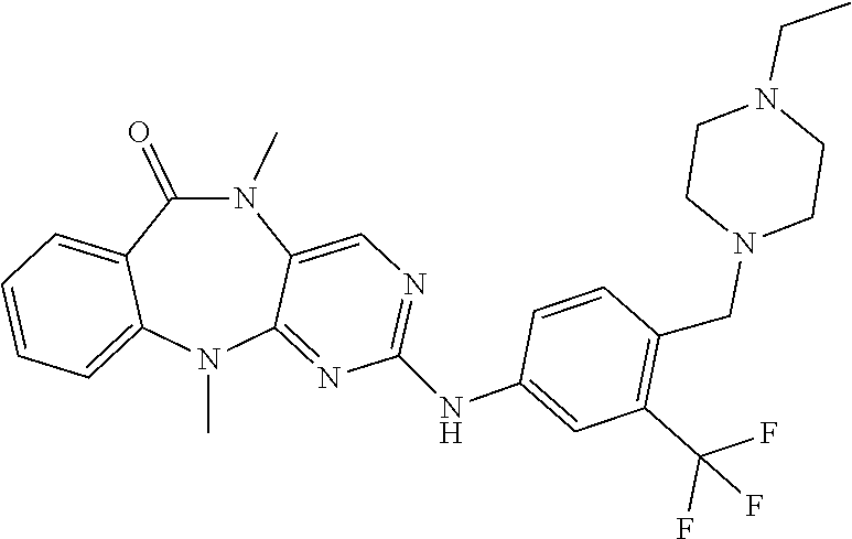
N1(CC)CCN(CC2=C(C(F)(F)F)C=C(NC3=NC=C4N(C)C(=O)C5=CC=CC=C5N(C)C4=N3)C=C2)CC1
